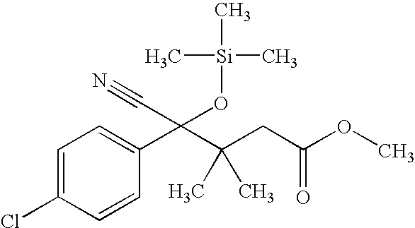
C1=C(Cl)C=CC(C(C(CC(OC)=O)(C)C)(O[Si](C)(C)C)C#N)=C1
